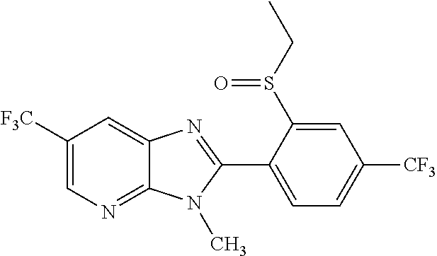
C1([F3C])=CN=C2C(=C1)N=C(C1=CC=C([CF3])C=C1S(CC)=O)N2C
